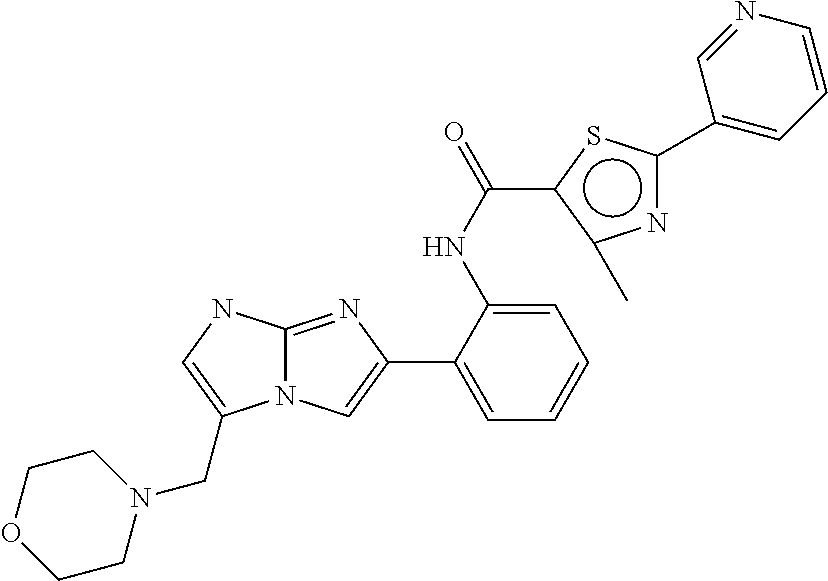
N12C(=NC(C3=CC=CC=C3NC(c3c(C)nc(C4=CC=CN=C4)s3)=O)=C1)NC=C2CN1CCOCC1
